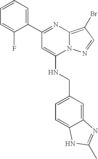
C1=CC=C(C2=NC3=C(Br)C=NN3C(NCC3=CC=C4C(=C3)N=C(C)N4)=C2)C(F)=C1
